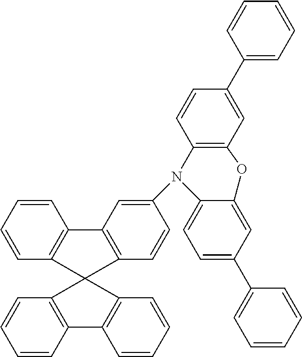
C1=CC2=C(C=C1)C1(C3=C2C=CC=C3)C2=C(C=CC=C2)C2=C1C=CC(N1C3=C(C=C(C4=CC=CC=C4)C=C3)OC3=CC(C4=CC=CC=C4)=CC=C13)=C2
